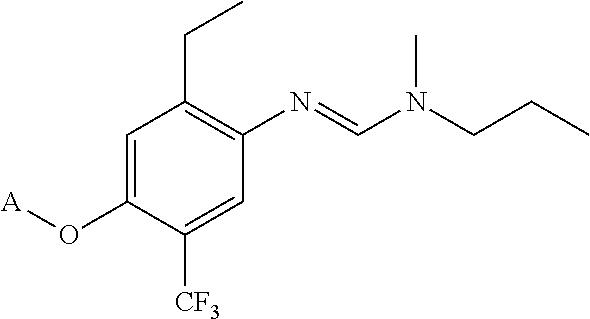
C1=C(O[A])C([CF3])=CC(N=CN(CCC)C)=C1CC
